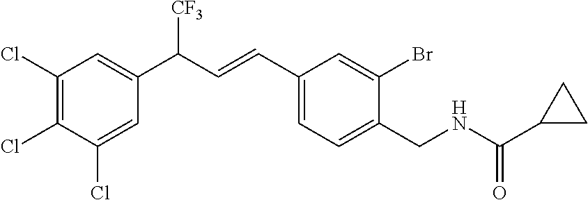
C1(Cl)=C(Cl)C(Cl)=CC(C(C=CC2=CC=C(CNC(=O)C3CC3)C(Br)=C2)[CF3])=C1
